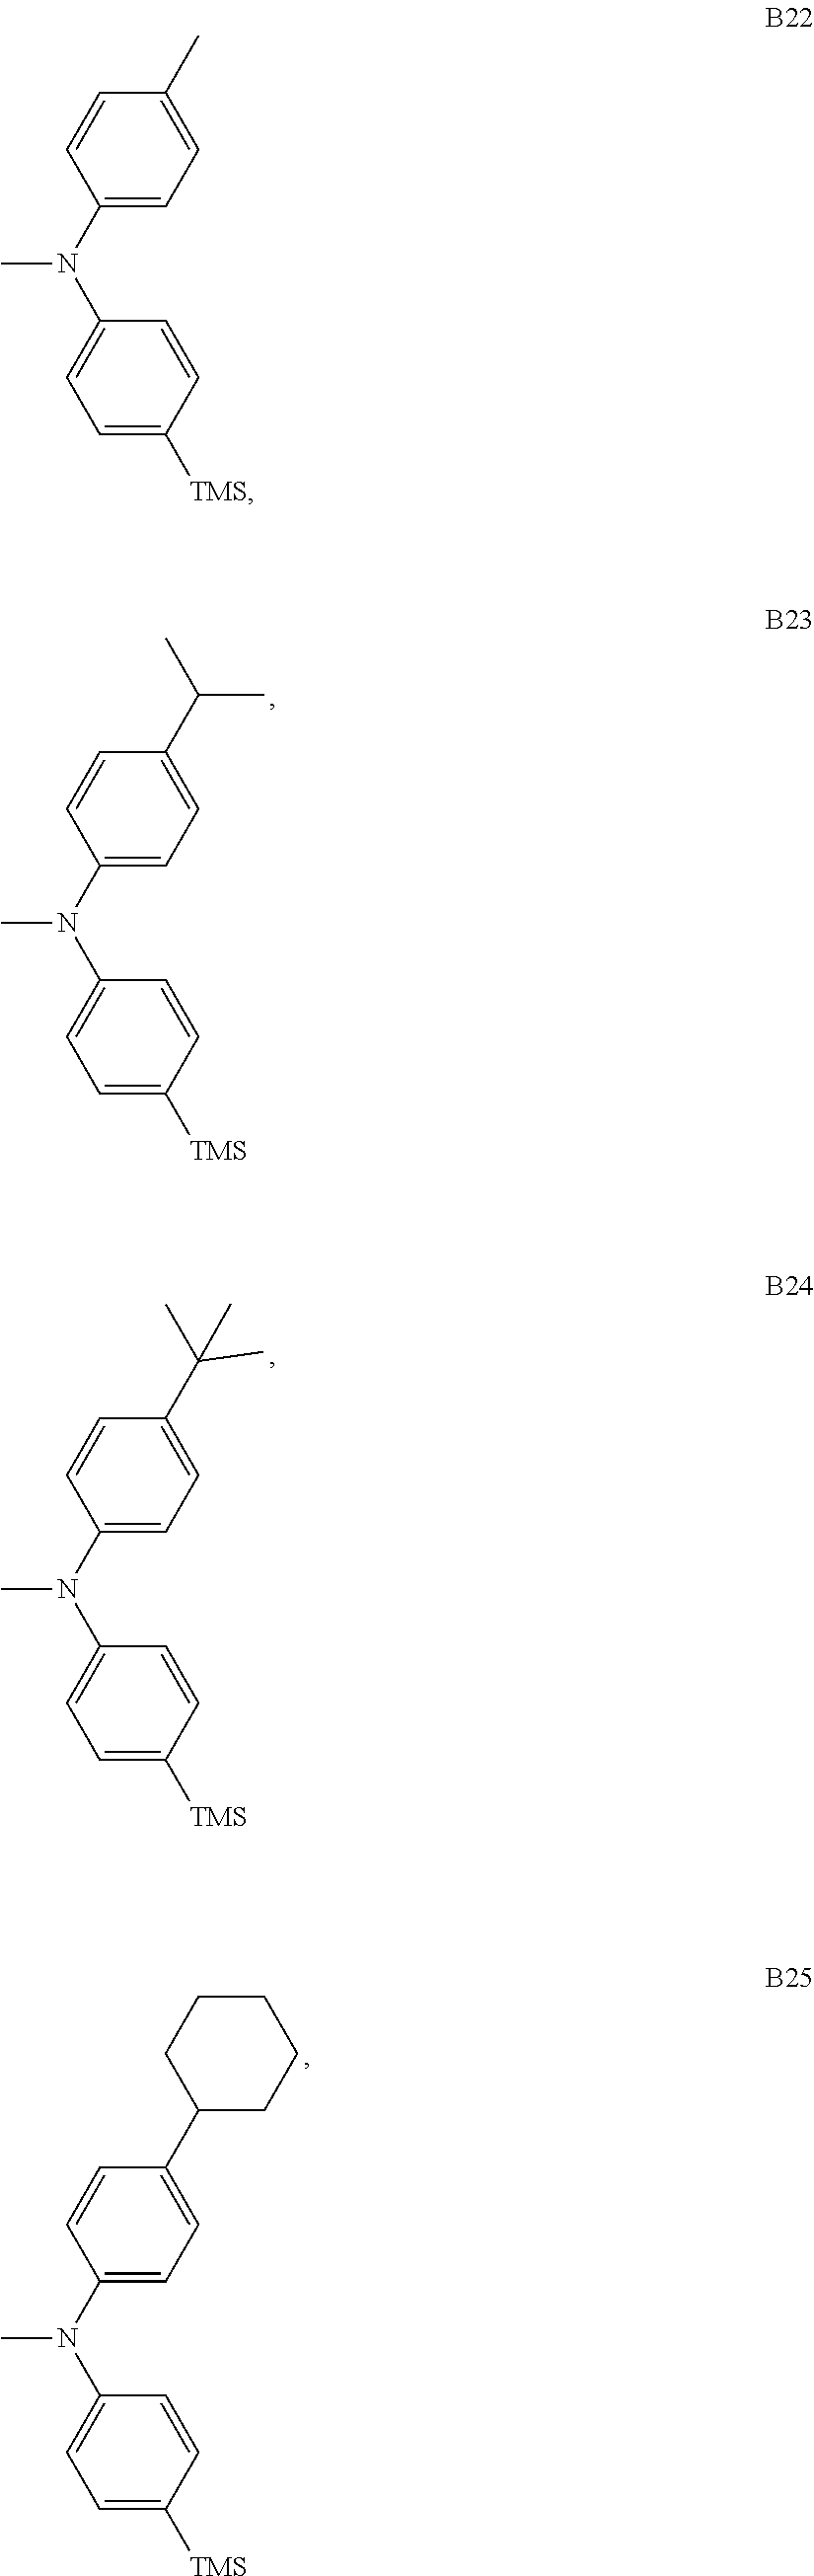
C1=C([TMS])C=CC(N(C2=CC=C(C)C=C2)C)=C1.C1=C([TMS])C=CC(N(C2=CC=C(C(C)C)C=C2)C)=C1.C1=C([TMS])C=CC(N(C2=CC=C(C(C)(C)C)C=C2)C)=C1.C1=C([TMS])C=CC(N(C2=CC=C(C3CCCCC3)C=C2)C)=C1
